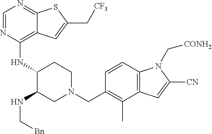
C1=NC(NC2C(NC[Bn])CN(CC3=C(C)C4=C(C=C3)N(C[CONH2])C([CN])=C4)CC2)=C2C(=N1)SC(C[CF3])=C2
